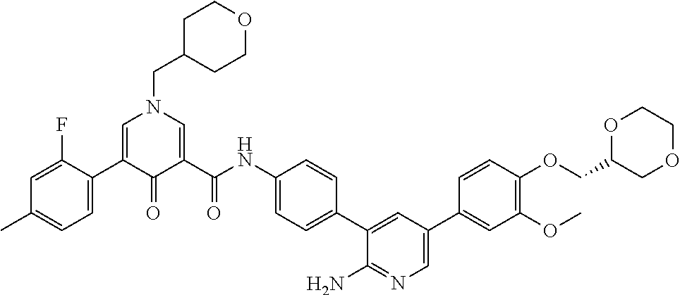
C1=C(C2=CC=C(C)C=C2F)C(=O)C(C(NC2=CC=C(C3=CC(C4=CC(OC)=C(OCC5COCCO5)C=C4)=CN=C3N)C=C2)=O)=CN1CC1CCOCC1
